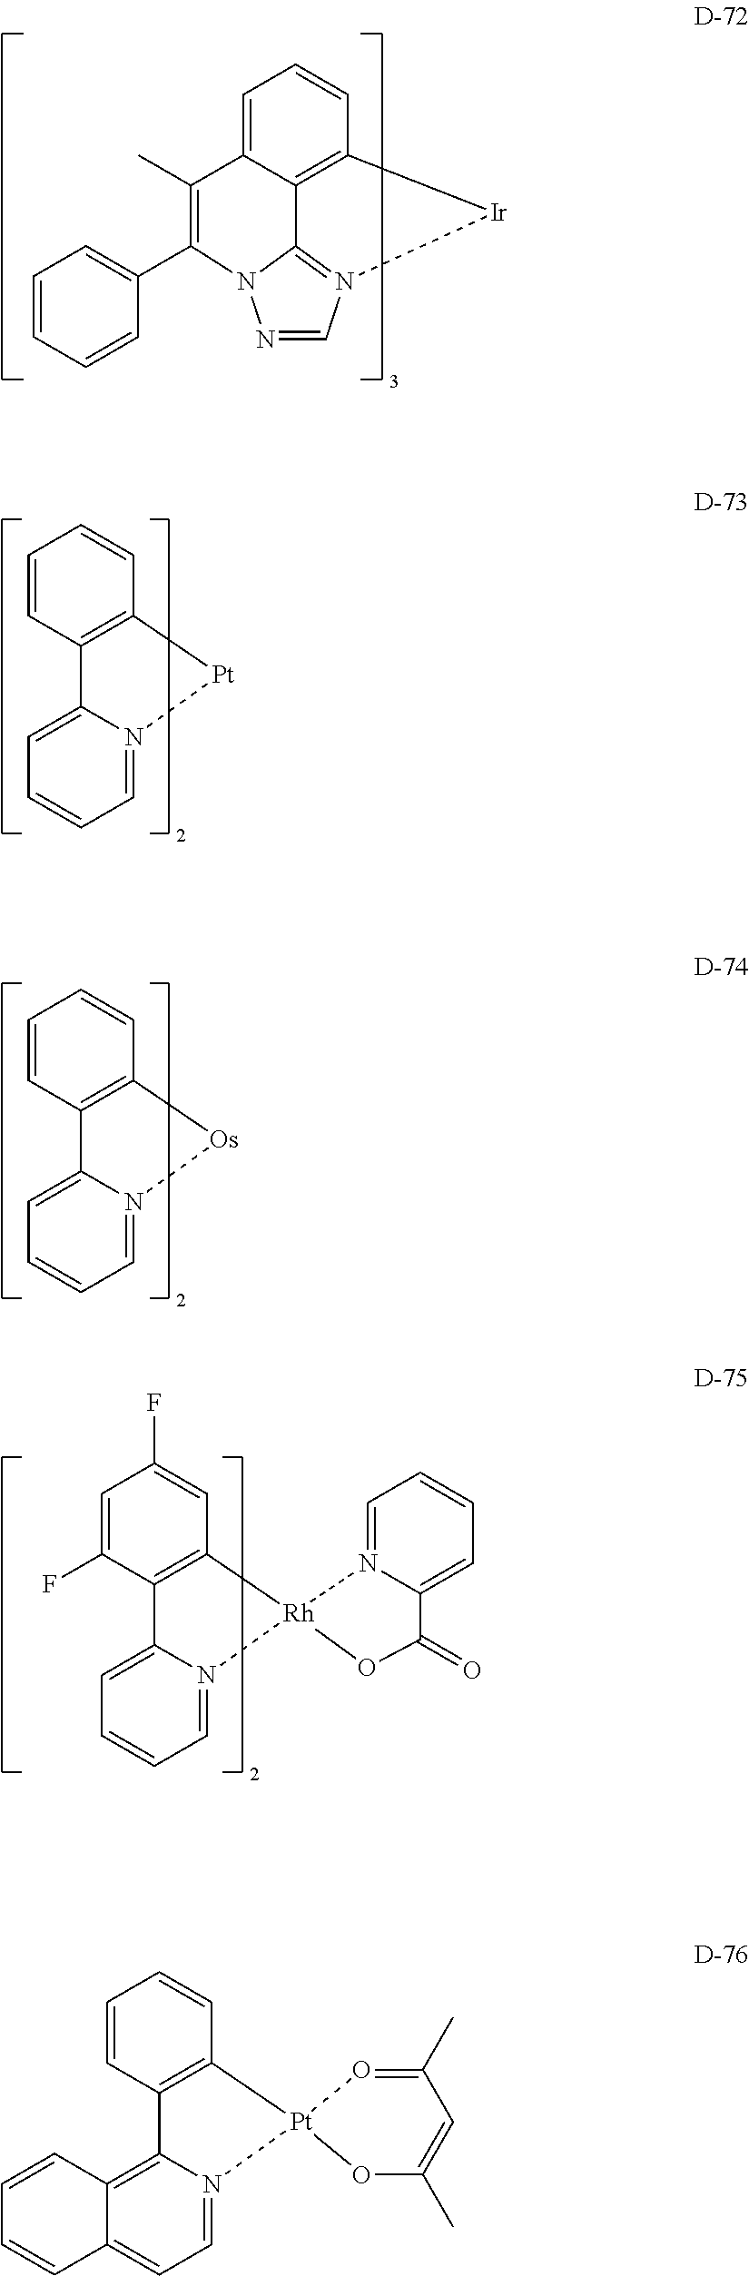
C1=C2C3=C(C=C1)[Ir]N1=C3N(N=C1)C(C1=CC=CC=C1)=C2C.C1=CC2=C(C=C1)[Pt]N1=CC=CC=C21.C1=CC2=C(C=C1)[Os]N1=CC=CC=C21.C1=C(F)C2=C(C=C1F)[Rh]1(N3=CC=CC=C23)N2=CC=CC=C2C(=O)O1.C1=CC2=C(C=C1)[Pt]1(N3=CC=C4C(=C23)C=CC=C4)OC(C)=CC(C)=O1
